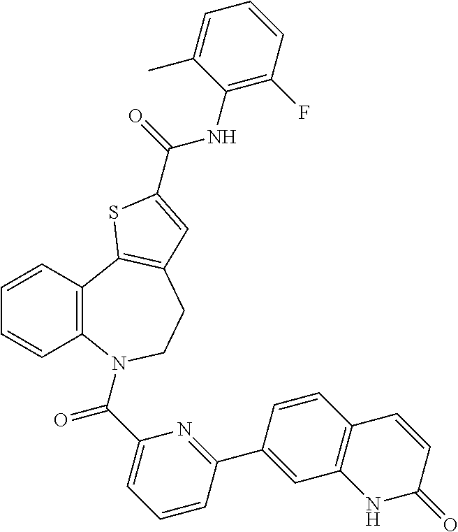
C1=CC2=C(C=C1)N(C(C1=CC=CC(C3=CC4=C(C=C3)C=CC(=O)N4)=N1)=O)CCC1=C2SC(C(=O)NC2=C(F)C=CC=C2C)=C1
